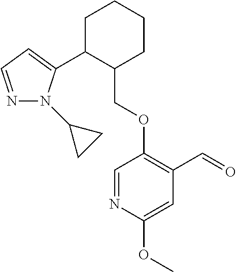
C1C(C2=CC=NN2C2CC2)C(COC2=C(C=O)C=C(OC)N=C2)CCC1
